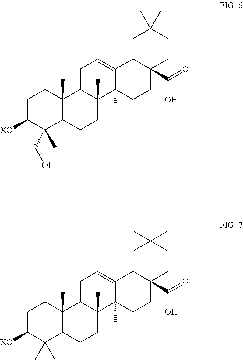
C1C([XO])C(C)(C)C2C(C)(C1)C1C(C)(CC2)C2(C)C(=CC1)C1C(C(O)=O)(CC2)CCC(C)(C)C1.C1C([XO])C(CO)(C)C2C(C)(C1)C1C(C)(CC2)C2(C)C(=CC1)C1CC(C)(C)CCC1(C(O)=O)CC2
